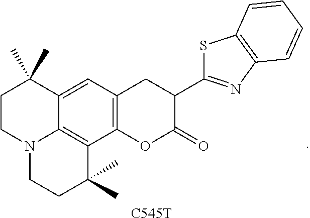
C1CN2C3=C(C4=C(C=C3C1(C)C)CC(C1=NC3=C(S1)C=CC=C3)C(=O)O4)C(C)(C)CC2.[C545T]
